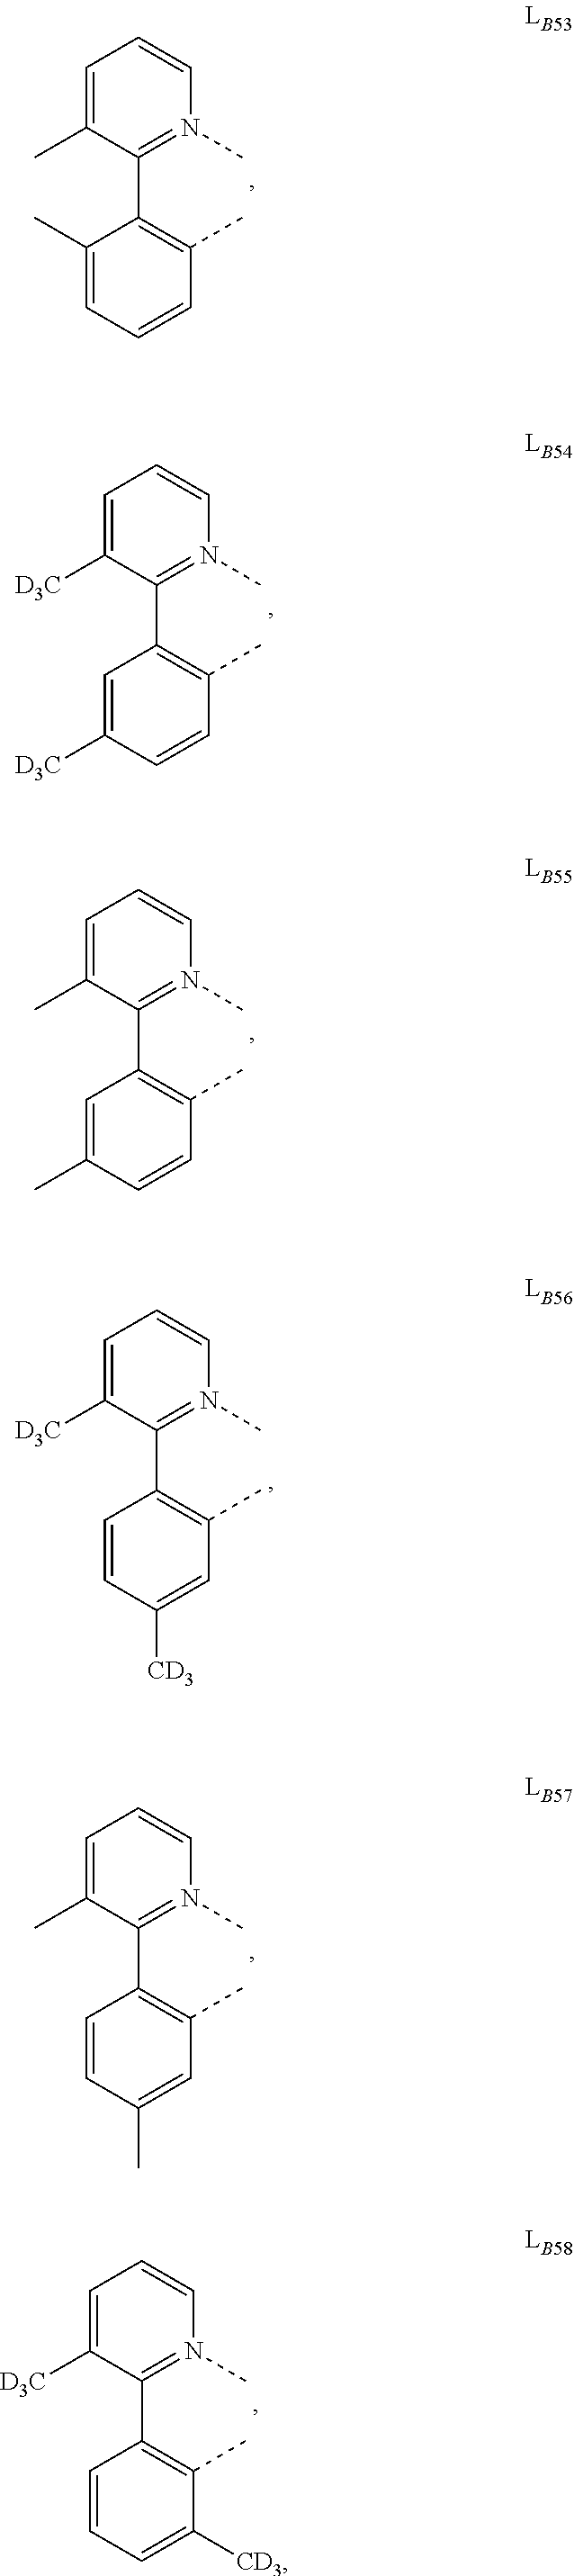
C1=C(C)C(C2=C(C)C=CC=C2C)=N(C)C=C1.C1=C([D3C])C(C2=C(C)C=CC([D3C])=C2)=N(C)C=C1.C1=C(C)C(C2=C(C)C=CC(C)=C2)=N(C)C=C1.C1=C([D3C])C(C2=C(C)C=C([CD3])C=C2)=N(C)C=C1.C1=C(C)C(C2=C(C)C=C(C)C=C2)=N(C)C=C1.C1=C([D3C])C(C2=C(C)C([CD3])=CC=C2)=N(C)C=C1
